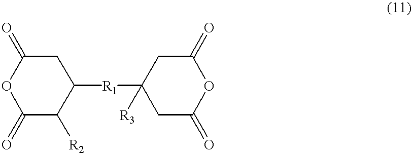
O1C(=O)C([R2])C([R1]C2([R3])CC(=O)OC(=O)C2)CC1=O
